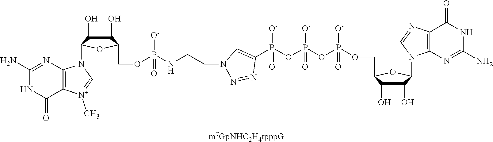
C1(O)C(O)C(COP(OP(OP(C2=CN(CCNP([O-])(OCC3C(O)C(O)C(N4C5=C(C(=O)NC(N)=N5)[N+](C)=C4)O3)=O)N=N2)([O-])=O)([O-])=O)([O-])=O)OC1N1C2=C(N=C1)C(=O)NC(N)=N2
